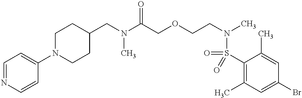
C1(CN(C(COCCN(C)S(C2=C(C)C=C(Br)C=C2C)(=O)=O)=O)C)CCN(C2=CC=NC=C2)CC1
